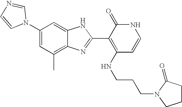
C1(C)=C2C(=CC(N3C=NC=C3)=C1)NC(C1=C(NCCCN3C(=O)CCC3)C=CNC1=O)=N2
